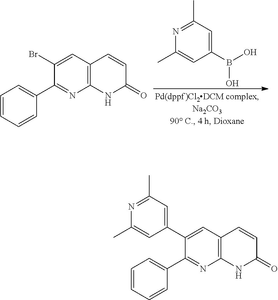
N1=C(C)C=C(B(O)O)C=C1C.C1(Br)=CC2=C(N=C1C1=CC=CC=C1)NC(=O)C=C2.C1(C2=CC(C)=NC(C)=C2)=CC2=C(N=C1C1=CC=CC=C1)NC(=O)C=C2
